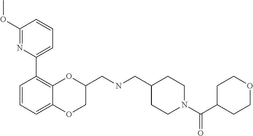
C1(OC)=NC(C2=C3C(=CC=C2)OCC(CNCC2CCN(C(C4CCOCC4)=O)CC2)O3)=CC=C1
